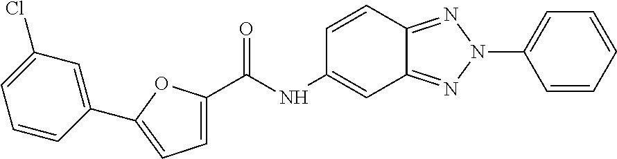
C1=CC(C2=CC=C(C(NC3=CC4=NN(C5=CC=CC=C5)N=C4C=C3)=O)O2)=CC(Cl)=C1
